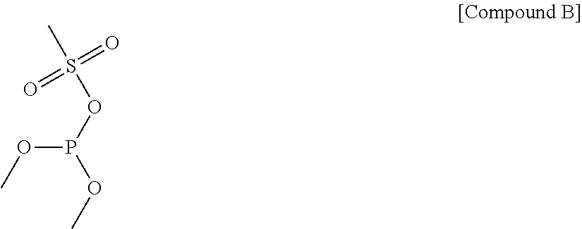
COP(OC)OS(C)(=O)=O
